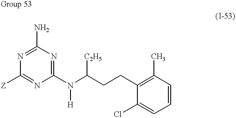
C1(N)=NC([Z])=NC(N(C(CCC2=C(C)C=CC=C2Cl)[C2H5])[H])=N1
